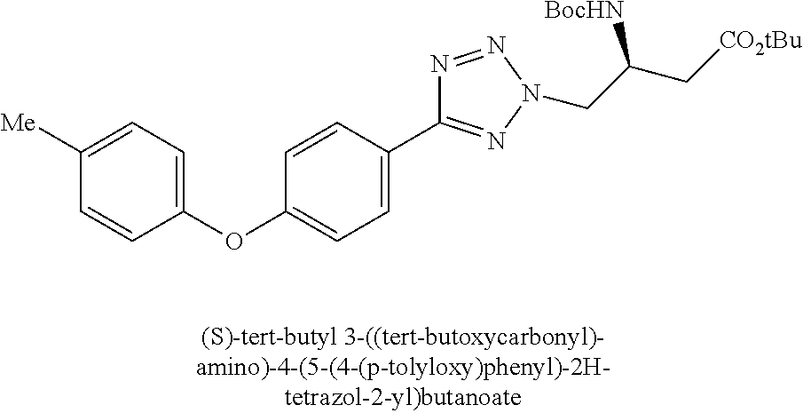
C1(OC2=CC=C([Me])C=C2)=CC=C(C2=NN(CC(C[CO2tBu])[BocHN])N=N2)C=C1
